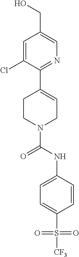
C1=C(Cl)C(C2=CCN(C(NC3=CC=C(S([CF3])(=O)=O)C=C3)=O)CC2)=NC=C1CO
